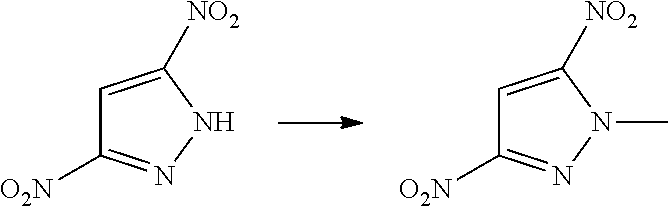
C1=C([NO2])NN=C1[O2N].C1=C([NO2])N(C)N=C1[O2N]
